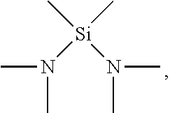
N(C)(C)[Si](N(C)C)(C)C
